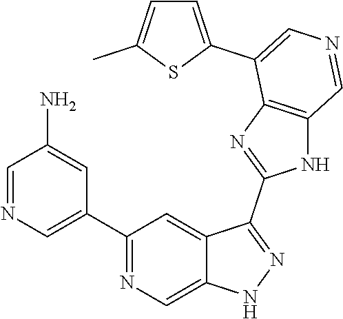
C1(C2=CN=CC(N)=C2)=NC=C2C(=C1)C(C1=NC3=C(N1)C=NC=C3C1=CC=C(C)S1)=NN2
